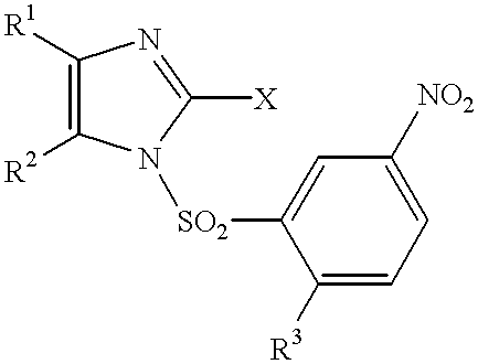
C1([R1])=C([R2])N([SO2]C2=CC([NO2])=CC=C2[R3])C([X])=N1
